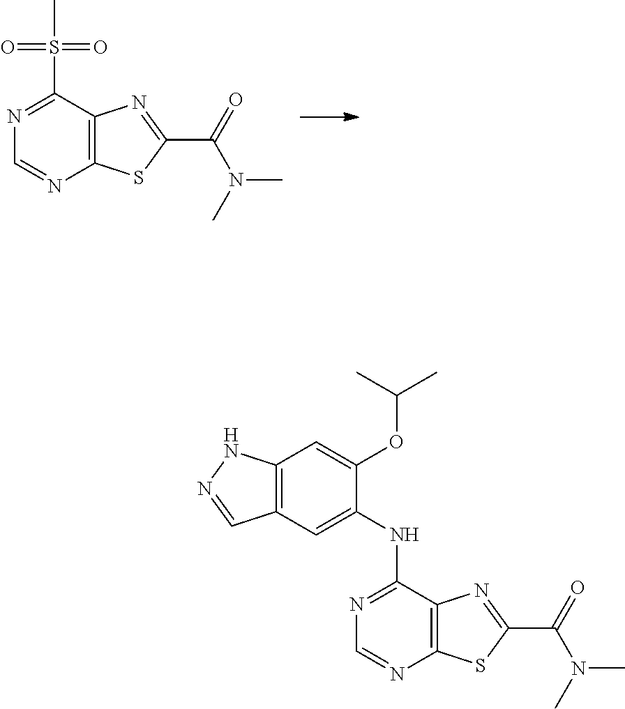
C12=C(C(S(=O)(C)=O)=NC=N1)N=C(C(=O)N(C)C)S2.C12=C(C(NC3=CC4=C(C=C3OC(C)C)NN=C4)=NC=N1)N=C(C(=O)N(C)C)S2
